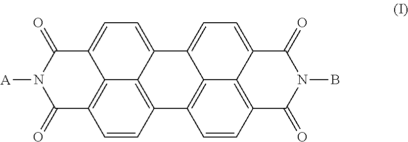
C12=CC=C3C4=C(C=CC(=C14)C(=O)N([A])C2=O)C1=C2C3=CC=C3C2=C(C=C1)C(=O)N(B)C3=O
